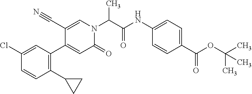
N(C1=CC=C(C(OC(C)(C)C)=O)C=C1)C(C(N1C=C(C#N)C(C2=C(C3CC3)C=CC(Cl)=C2)=CC1=O)C)=O
